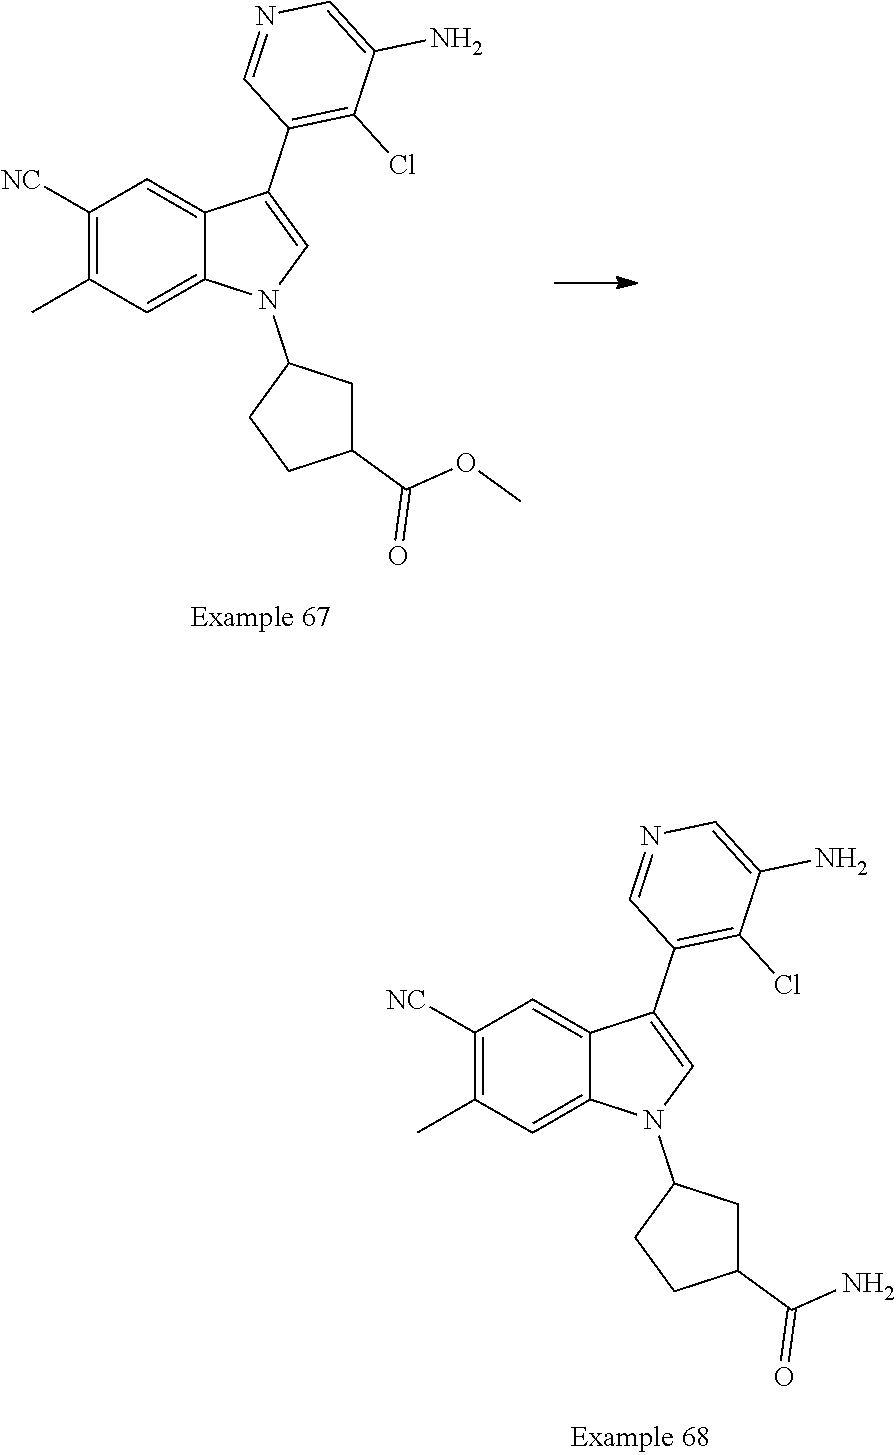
C1([NC])=C(C)C=C2C(=C1)C(C1=C(Cl)C(N)=CN=C1)=CN2C1CC(C(=O)N)CC1.C1([NC])=C(C)C=C2C(=C1)C(C1=C(Cl)C(N)=CN=C1)=CN2C1CC(C(=O)OC)CC1
